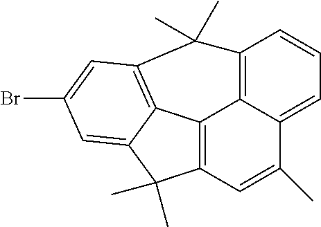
C12=C3C(=CC=C1)C(C)=CC1=C3C3=C(C=C(Br)C=C3C1(C)C)C2(C)C
